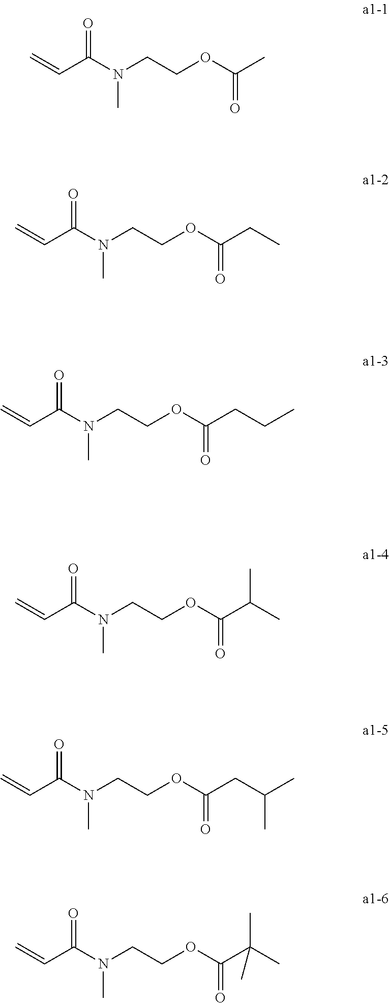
C=CC(N(CCOC(C)=O)C)=O.C=CC(N(CCOC(CC)=O)C)=O.C=CC(N(CCOC(CCC)=O)C)=O.C=CC(N(CCOC(C(C)C)=O)C)=O.C=CC(N(CCOC(CC(C)C)=O)C)=O.C=CC(N(CCOC(C(C)(C)C)=O)C)=O
